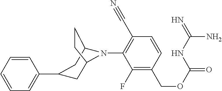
C1(N2C3CC(C4=CC=CC=C4)CC2CC3)=C(C#N)C=CC(COC(=O)NC(=N)N)=C1F
